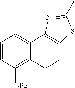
C1=CC([n-Pen])=C2C(=C1)C1=C(CC2)SC(C)=N1
